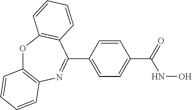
O1C2=C(N=C(C3=CC=C(C(NO)=O)C=C3)C3=C1C=CC=C3)C=CC=C2
